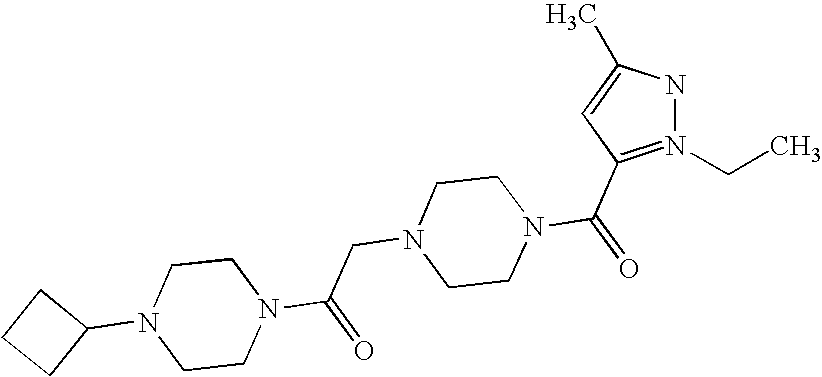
C1CN(C2CCC2)CCN1C(CN1CCN(C(=O)C2=N(CC)NC(C)=C2)CC1)=O
